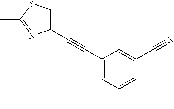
C1(C#CC2=CC(C)=CC(C#N)=C2)=CSC(C)=N1
